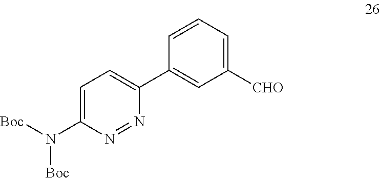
C1=C([CHO])C=C(C2=CC=C(N([Boc])[Boc])N=N2)C=C1
